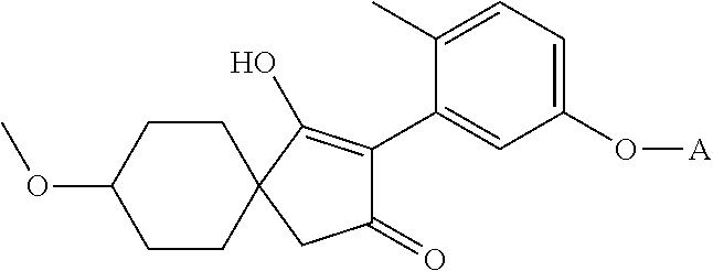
C1(OC)CCC2(CC1)CC(=O)C(C1=CC(O[A])=CC=C1C)=C2O
